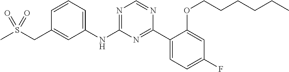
C1(NC2=NC=NC(C3=CC=C(F)C=C3OCCCCCC)=N2)=CC=CC(CS(C)(=O)=O)=C1
